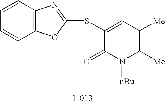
C1=CC2=C(C=C1)OC(SC1=CC([Me])=C([Me])N([nBu])C1=O)=N2
